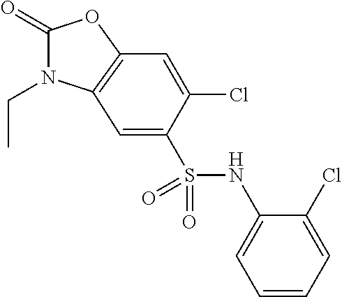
C1(=O)N(CC)C2=C(O1)C=C(Cl)C(S(NC1=CC=CC=C1Cl)(=O)=O)=C2
